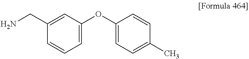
NCC1=CC(OC2=CC=C(C)C=C2)=CC=C1
